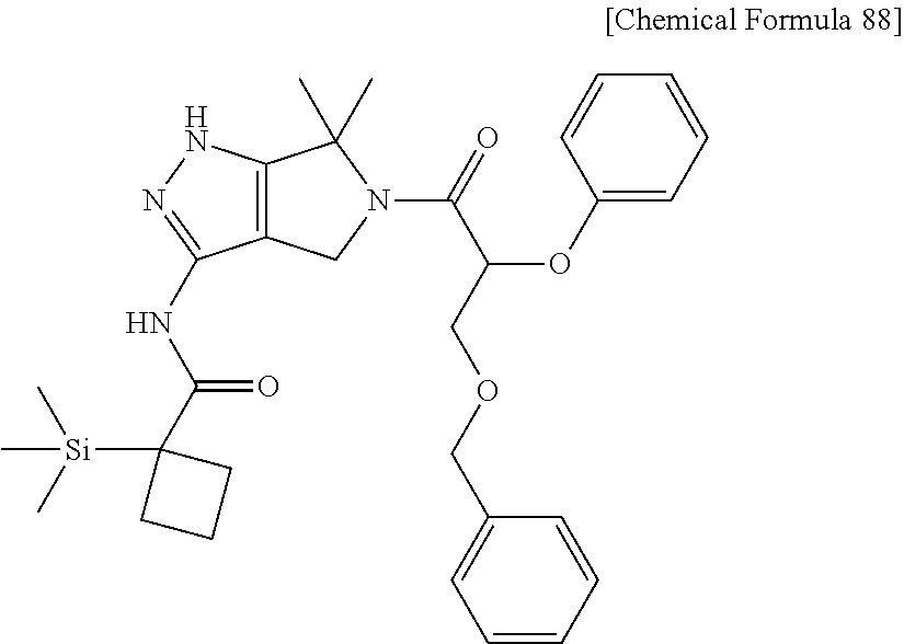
C12=C(NN=C1NC(=O)C1([Si](C)(C)C)CCC1)C(C)(C)N(C(=O)C(OC1=CC=CC=C1)COCC1=CC=CC=C1)C2
